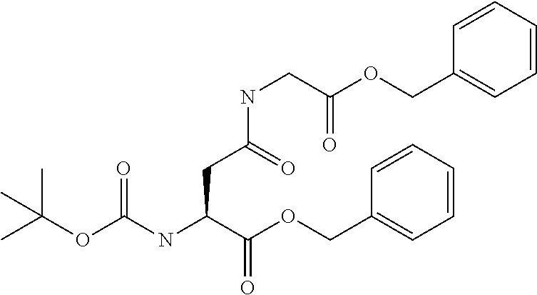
CC(OC(NC(C(OCC1=CC=CC=C1)=O)CC(NCC(OCC1=CC=CC=C1)=O)=O)=O)(C)C
